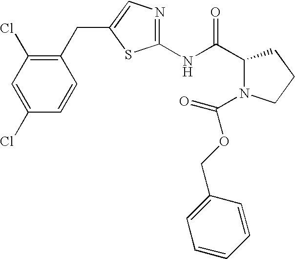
C1(NC(C2N(C(OCC3=CC=CC=C3)=O)CCC2)=O)=NC=C(CC2=C(Cl)C=C(Cl)C=C2)S1
